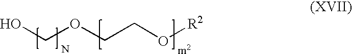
OCOCCO[R2]
